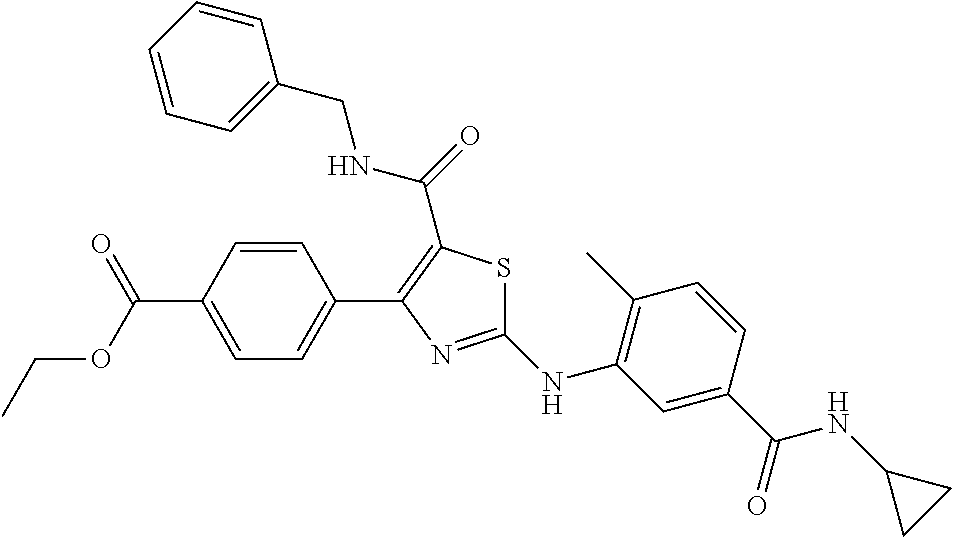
C1(NC2=C(C)C=CC(C(NC3CC3)=O)=C2)=NC(C2=CC=C(C(OCC)=O)C=C2)=C(C(=O)NCC2=CC=CC=C2)S1
